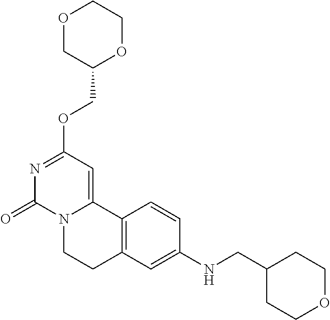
O1CC(COC2=NC(=O)N3C(=C2)C2=C(CC3)C=C(NCC3CCOCC3)C=C2)OCC1
